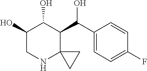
C1(C(O)C2C3(NCC(O)C2O)CC3)=CC=C(F)C=C1
